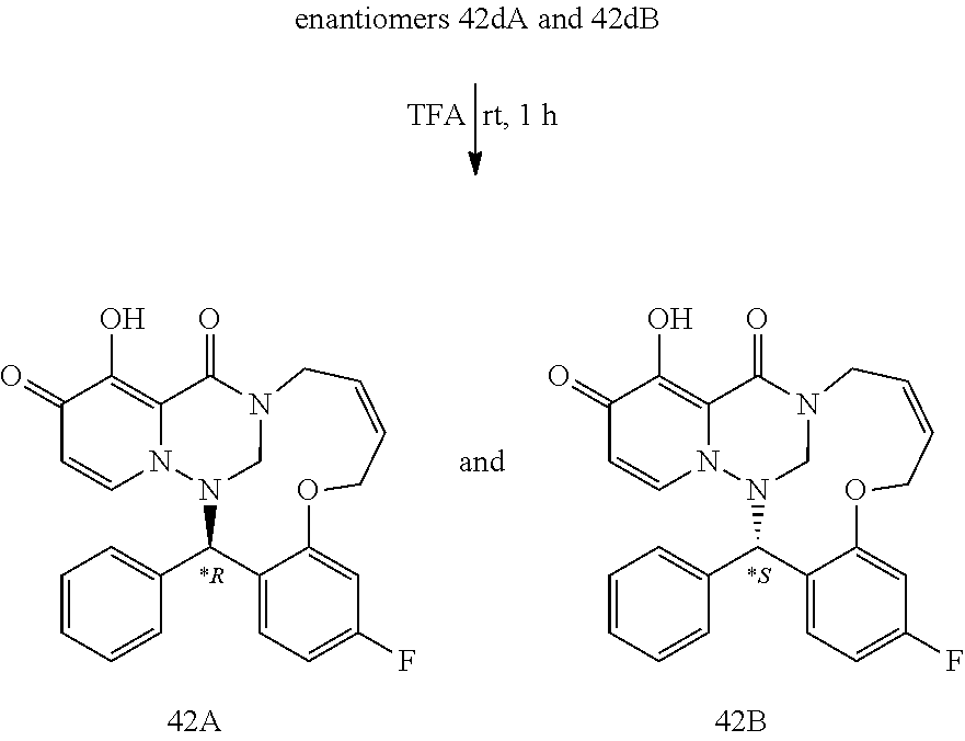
C1=CC=CC=C1C1N2N3C=CC(=O)C(O)=C3C(=O)N(C2)CC=CCOC2=CC(F)=CC=C12.C1=CC=CC=C1C1N2N3C=CC(=O)C(O)=C3C(=O)N(C2)CC=CCOC2=CC(F)=CC=C12
